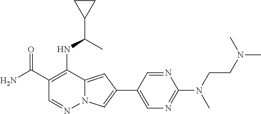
C1(C(N)=O)=C(NC(C2CC2)C)C2=CC(C3=CN=C(N(C)CCN(C)C)N=C3)=CN2N=C1
